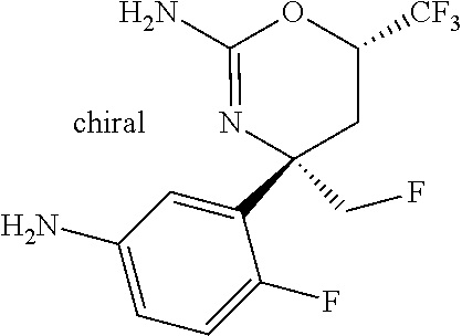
C1(N)=CC=C(F)C(C2(CF)CC([CF3])OC(N)=N2)=C1
